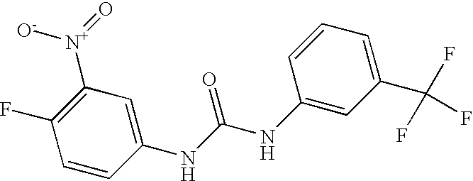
C1=CC(NC(NC2=CC(C(F)(F)F)=CC=C2)=O)=CC([N+]([O-])=O)=C1F
